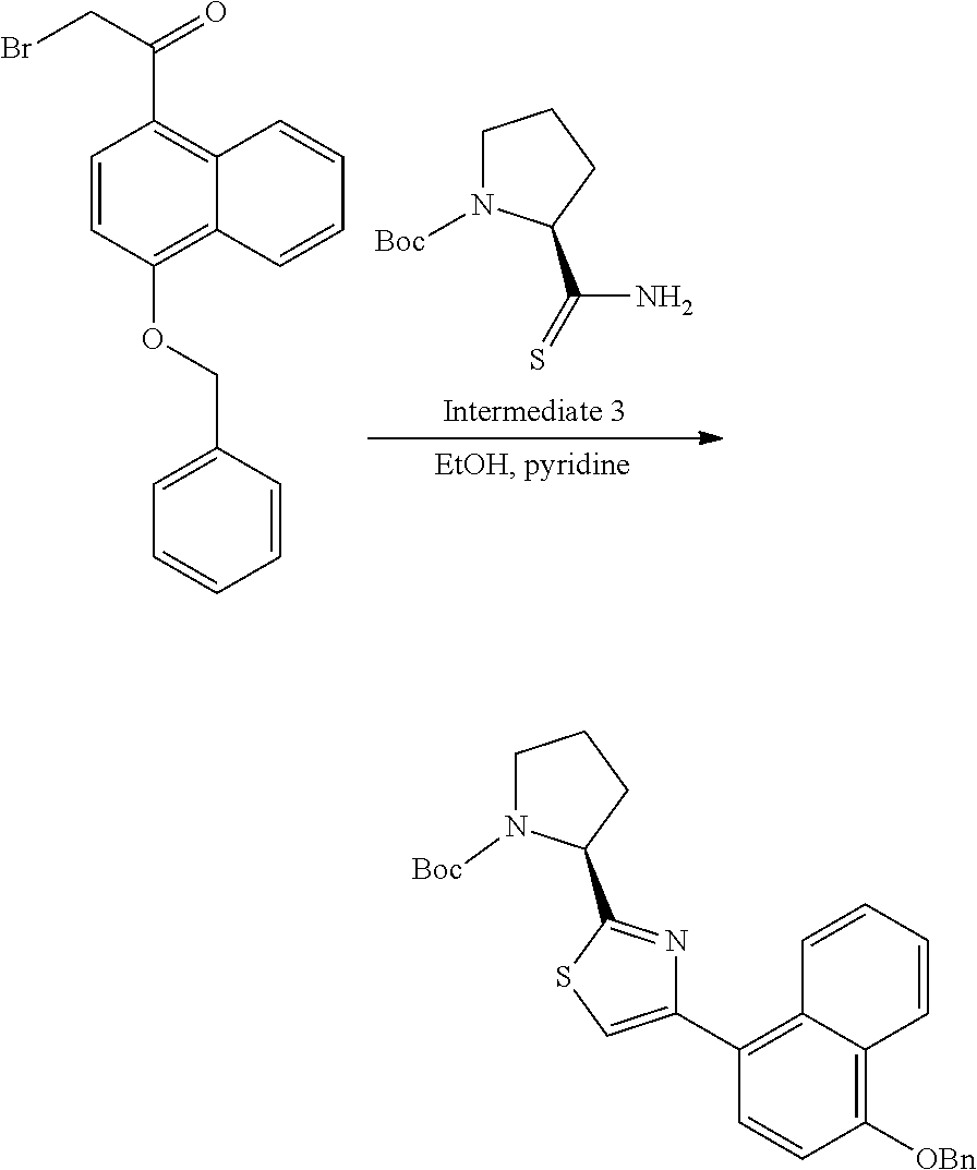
C1N([Boc])C(C(=S)N)CC1.C1=CC(OCC2=CC=CC=C2)=C2C(=C1C(CBr)=O)C=CC=C2.C1=CC=CC2=C(C3=CSC(C4CCCN4[Boc])=N3)C=CC([OBn])=C12
